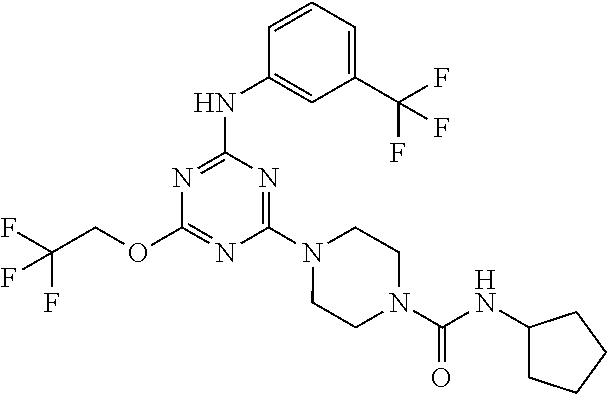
FC(COC1=NC(N2CCN(C(NC3CCCC3)=O)CC2)=NC(NC2=CC(C(F)(F)F)=CC=C2)=N1)(F)F
